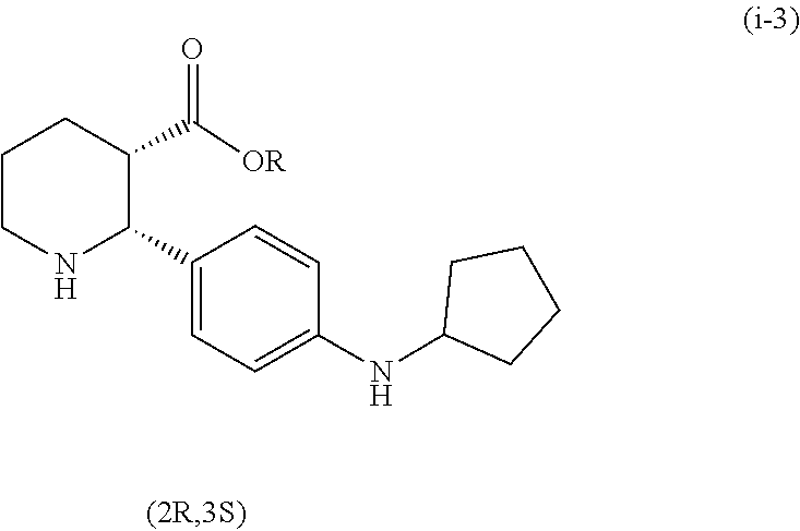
C1=CC(NC2CCCC2)=CC=C1C1C(C([OR])=O)CCCN1
